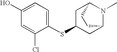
C1(SC2CC3N(C)C(C2)CC3)=CC=C(O)C=C1Cl
